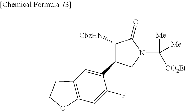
[CbzHN]C1C(C2=CC3=C(C=C2F)OCC3)CN(C([Me])([CO2Et])[Me])C1=O
